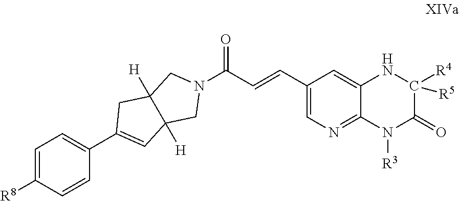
N1(C(C=CC2=CN=C3C(=C2)NC([R5])([R4])C(=O)N3[R3])=O)CC2([H])C([H])(C1)C=C(C1=CC=C([R8])C=C1)C2
